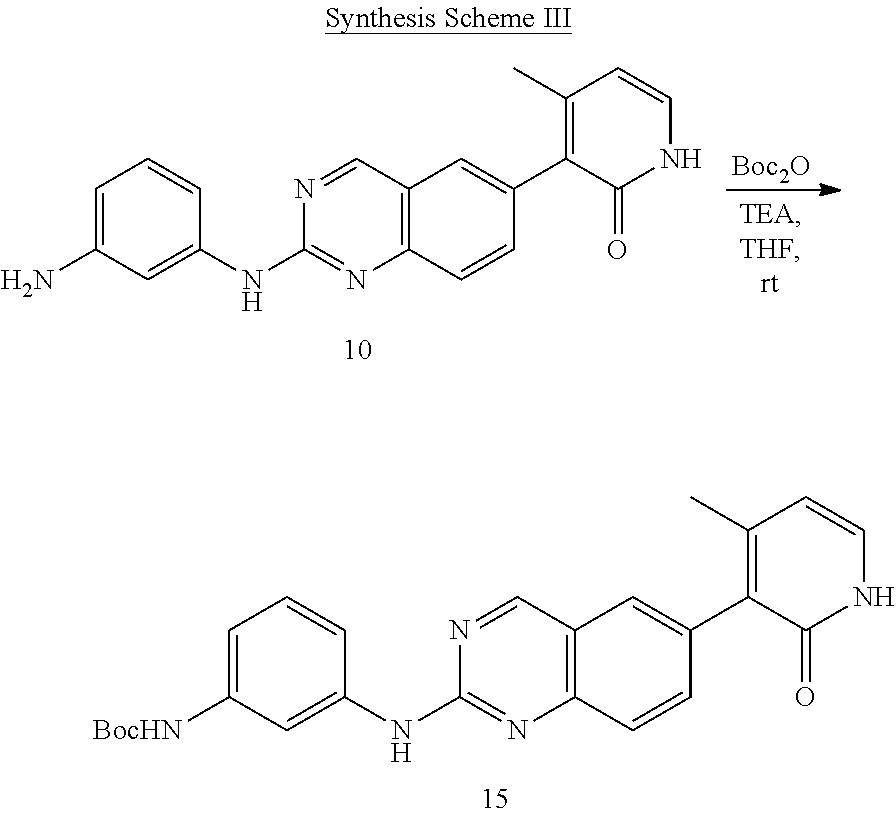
C12=C(C=NC(NC3=CC([BocHN])=CC=C3)=N1)C=C(C1=C(C)C=CNC1=O)C=C2.C12=C(C=NC(NC3=CC(N)=CC=C3)=N1)C=C(C1=C(C)C=CNC1=O)C=C2.[Boc2O]
